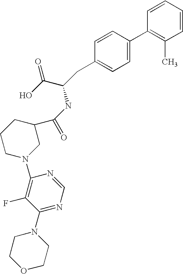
C1=CC=CC(C)=C1C1=CC=C(CC(C(=O)O)NC(C2CCCN(C3=C(F)C(N4CCOCC4)=NC=N3)C2)=O)C=C1
